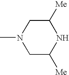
CN1CC([Me])NC([Me])C1
